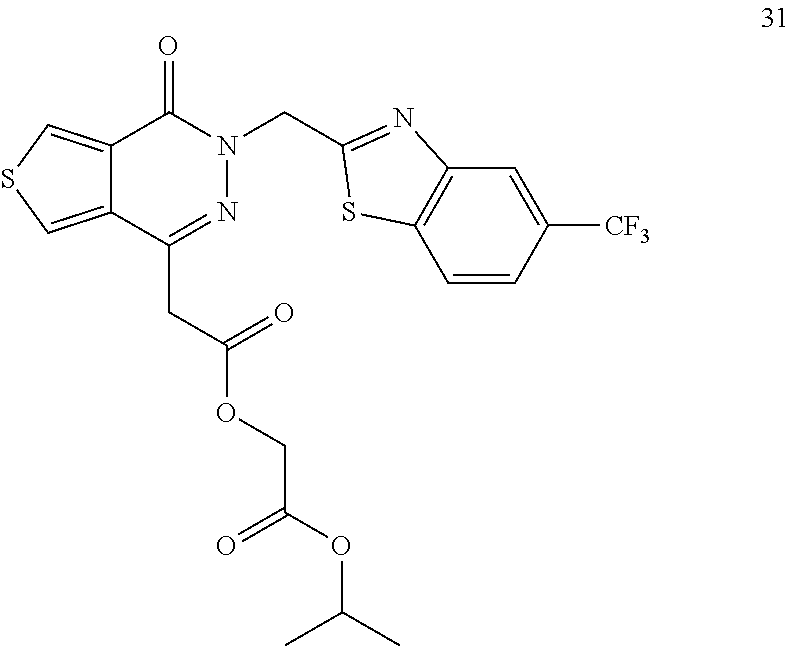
N1=C(CC(OCC(OC(C)C)=O)=O)C2=CSC=C2C(=O)N1CC1=NC2=C(C=CC([CF3])=C2)S1
